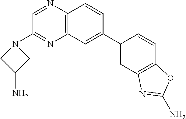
C1(C2=CC3=C(C=C2)N=CC(N2CC(N)C2)=N3)=CC2=C(C=C1)OC(N)=N2
